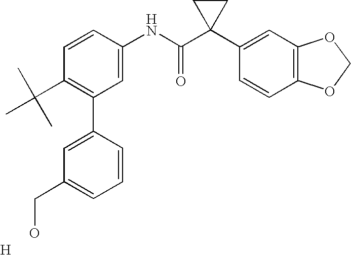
C1=CC(NC(C2(C3=CC4=C(C=C3)OCO4)CC2)=O)=CC(C2=CC(CO)=CC=C2)=C1C(C)(C)C.[H]
